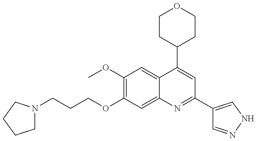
C(OC1=C(OC)C=C2C(=C1)N=C(C1=CNN=C1)C=C2C1CCOCC1)CCN1CCCC1
